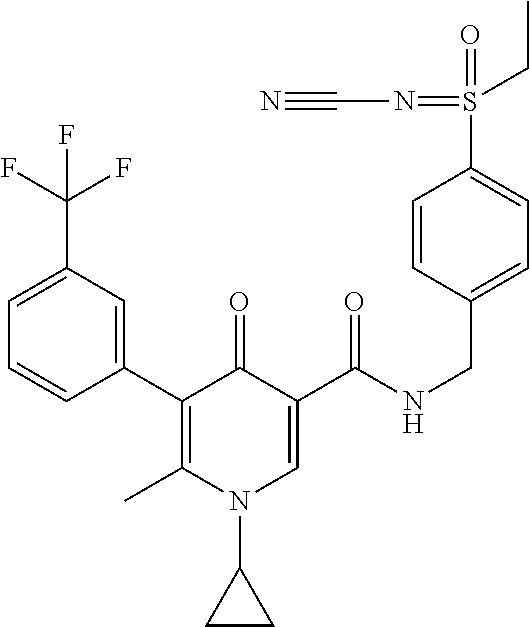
C1(C2=C(C)N(C3CC3)C=C(C(=O)NCC3=CC=C(S(=O)(CC)=NC#N)C=C3)C2=O)=CC(C(F)(F)F)=CC=C1
